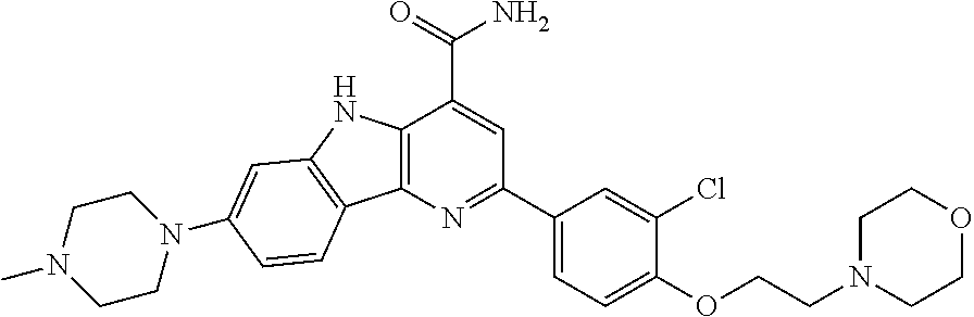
C12=C(N=C(C3=CC=C(OCCN4CCOCC4)C(Cl)=C3)C=C1C(N)=O)C1=C(N2)C=C(N2CCN(C)CC2)C=C1
